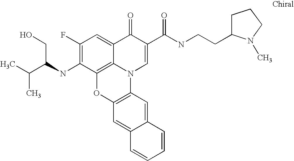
C1(F)=C(NC(C(C)C)CO)C2=C3C(=C1)C(=O)C(C(NCCC1CCCN1C)=O)=CN3C1=C(O2)C=C2C(=C1)C=CC=C2
